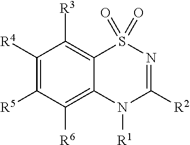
C1([R4])=C([R5])C([R6])=C2C(=C1[R3])S(=O)(=O)N=C([R2])N2[R1]
